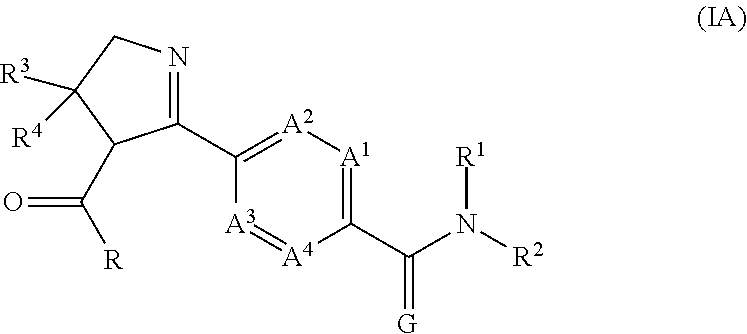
C1(C2=[A2][A1]=C(C(=[G])N([R2])[R1])[A4]=[A3]2)=NCC([R3])([R4])C1C(=O)[R]
